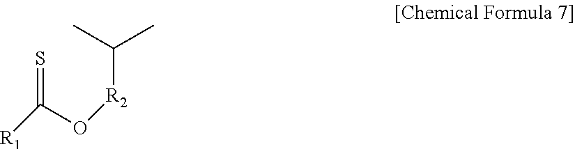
CC(C)[R2]OC([R1])=S
